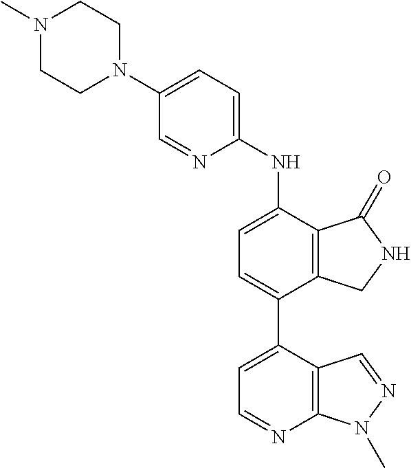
N1(C)CCN(C2=CC=C(NC3=CC=C(C4=CC=NC5=C4C=NN5C)C4=C3C(=O)NC4)N=C2)CC1
